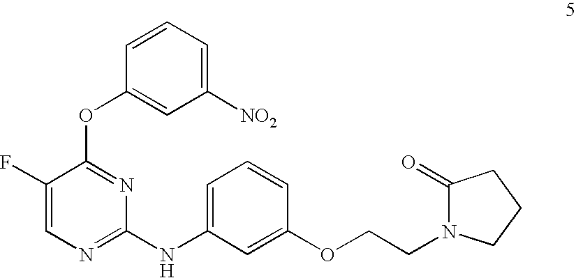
C1(F)=CN=C(NC2=CC=CC(OCCN3C(=O)CCC3)=C2)N=C1OC1=CC([NO2])=CC=C1
